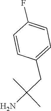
CC(N)(CC1=CC=C(F)C=C1)C
